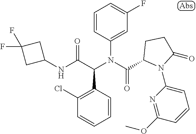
C1(NC(C(N(C(=O)C2N(C3=CC=CC(OC)=N3)C(=O)CC2)C2=CC(F)=CC=C2)C2=C(Cl)C=CC=C2)=O)CC(F)(F)C1
